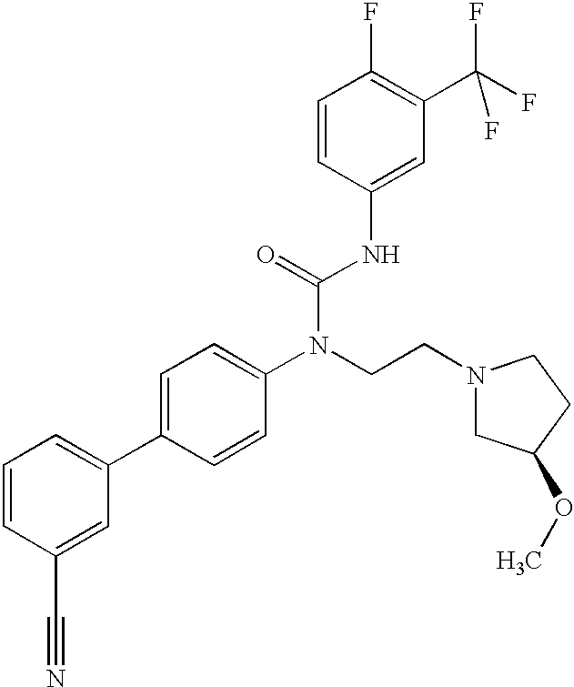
C1=CC(C#N)=CC(C2=CC=C(N(CCN3CC(OC)CC3)C(=O)NC3=CC(C(F)(F)F)=C(F)C=C3)C=C2)=C1
